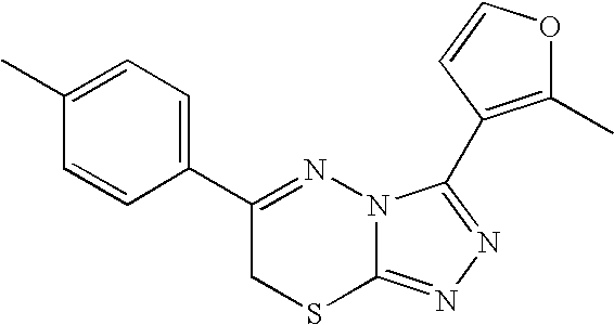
C1=CC(C2=NN3C(=NN=C3C3=C(C)OC=C3)SC2)=CC=C1C
